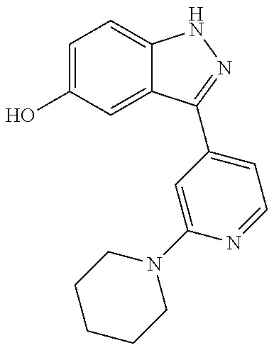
C1(O)=CC=C2C(=C1)C(C1=CC=NC(N3CCCCC3)=C1)=NN2
